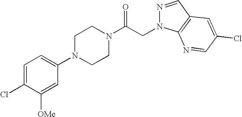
C1=C(Cl)C([OMe])=CC(N2CCN(C(CN3N=CC4=C3N=CC(Cl)=C4)=O)CC2)=C1
